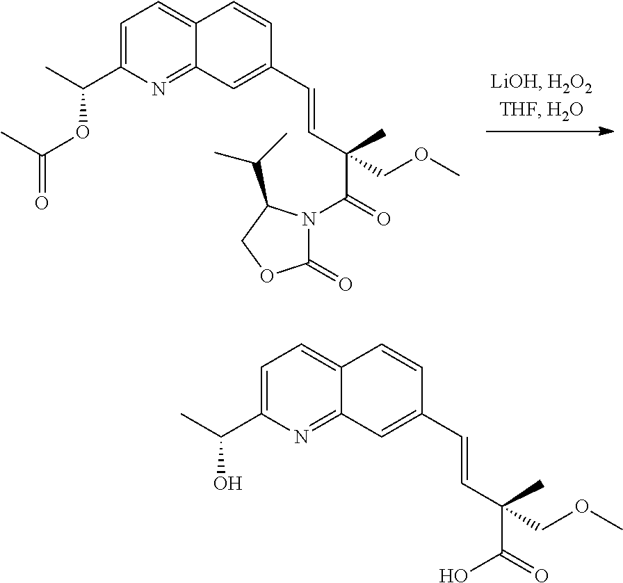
C1(=O)N(C(C(C=CC2=CC3=NC(C(C)OC(=O)C)=CC=C3C=C2)(C)COC)=O)C(C(C)C)CO1.OC(C(C=CC1=CC2=NC(C(C)O)=CC=C2C=C1)(C)COC)=O
